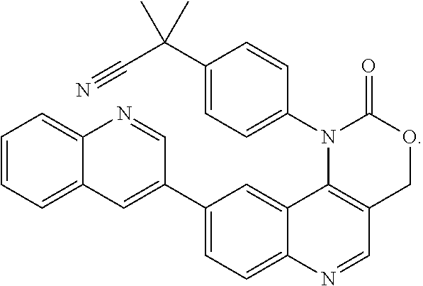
C1=CC=C2C(=C1)N=CC(C1=CC=C3C(=C1)C1=C(C=N3)COC(=O)N1C1=CC=C(C(C#N)(C)C)C=C1)=C2
